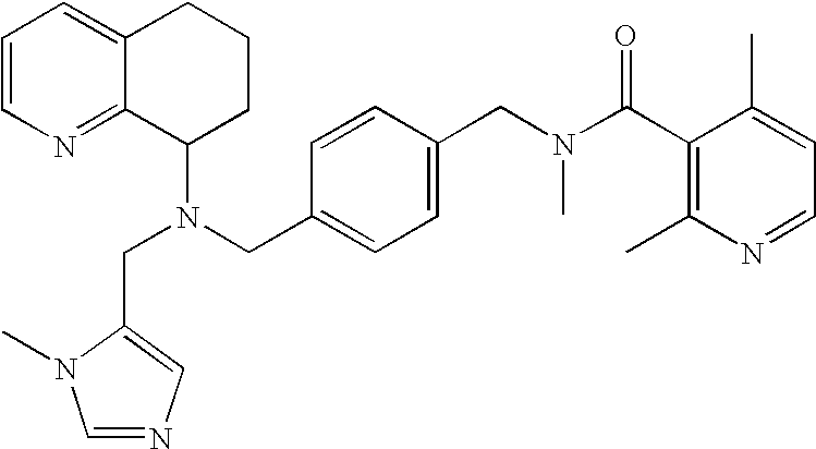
N(CC1=CC=C(CN(C(C2=C(C)N=CC=C2C)=O)C)C=C1)(C1CCCC2=CC=CN=C12)CC1=CN=CN1C
